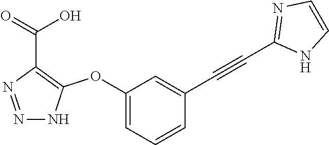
N1=NC(C(=O)O)=C(OC2=CC=CC(C#CC3=NC=CN3)=C2)N1
